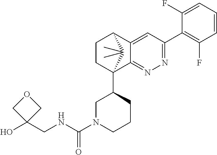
C1(F)=CC=CC(F)=C1C1=NN=C2C(=C1)C1CCC2(C2CN(C(NCC3(O)COC3)=O)CCC2)C1(C)C
